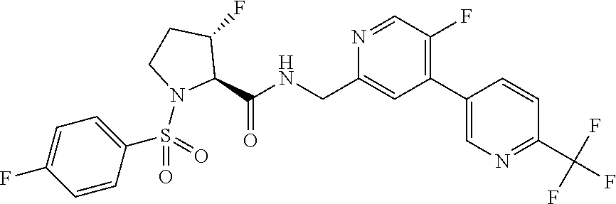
C1(C2=CN=C(C(F)(F)F)C=C2)=C(F)C=NC(CNC(C2N(S(=O)(C3=CC=C(F)C=C3)=O)CCC2F)=O)=C1
